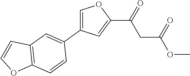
C1=C(C2=CC3=C(C=C2)OC=C3)C=C(C(=O)CC(OC)=O)O1
